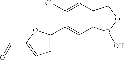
C12=C(C=C(Cl)C(C3=CC=C(C=O)O3)=C1)COB2O
